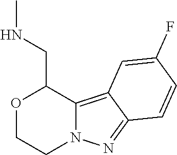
O1CCN2C(=C3C(=N2)C=CC(F)=C3)C1CNC
